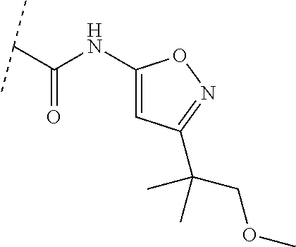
C(C(NC1=CC(C(COC)(C)C)=NO1)=O)(C)C
